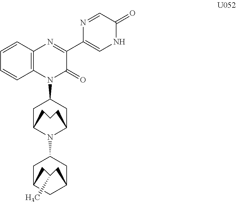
C12=C(N=C(C3=CNC(=O)C=N3)C(=O)N1C1CC3N(C4CC5CC(C4)CC(C)C5)C(C1)CCC3)C=CC=C2
